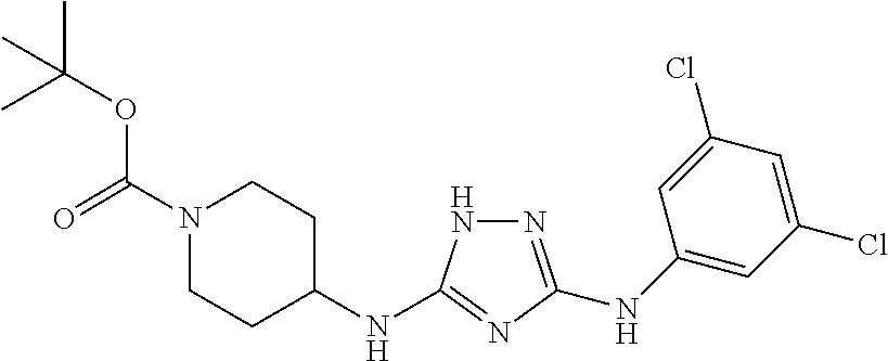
N1=C(NC2=CC(Cl)=CC(Cl)=C2)N=C(NC2CCN(C(OC(C)(C)C)=O)CC2)N1
